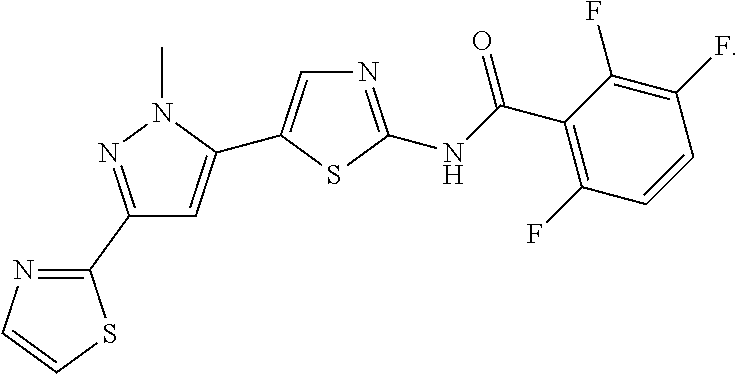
CN1N=C(C2=NC=CS2)C=C1C1=CN=C(NC(C2=C(F)C=CC(F)=C2F)=O)S1
